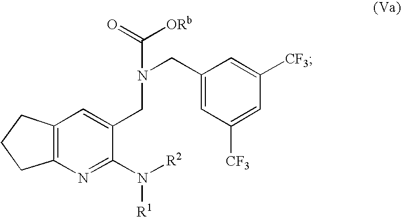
N1=C(N([R2])[R1])C(CN(CC2=CC([CF3])=CC([CF3])=C2)C(=O)[ORb])=CC2=C1CCC2
